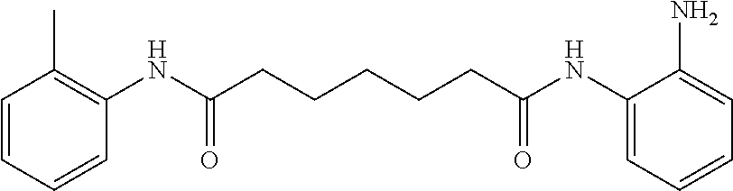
N(C(CCCCCC(NC1=CC=CC=C1N)=O)=O)C1=C(C)C=CC=C1
